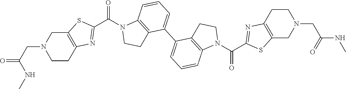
N(C(=O)CN1CCC2=C(C1)SC(C(=O)N1CCC3=C1C=CC=C3C1=CC=CC3=C1CCN3C(=O)C1=NC3=C(S1)CN(CC(=O)NC)CC3)=N2)C
